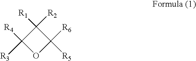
C1([R3])([R4])OC([R6])([R5])C1([R1])[R2]
